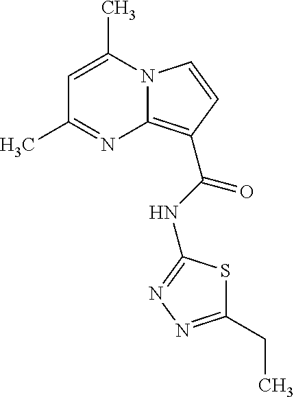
C1=C(C)N2C(=C(C(NC3=NN=C(CC)S3)=O)C=C2)N=C1C
